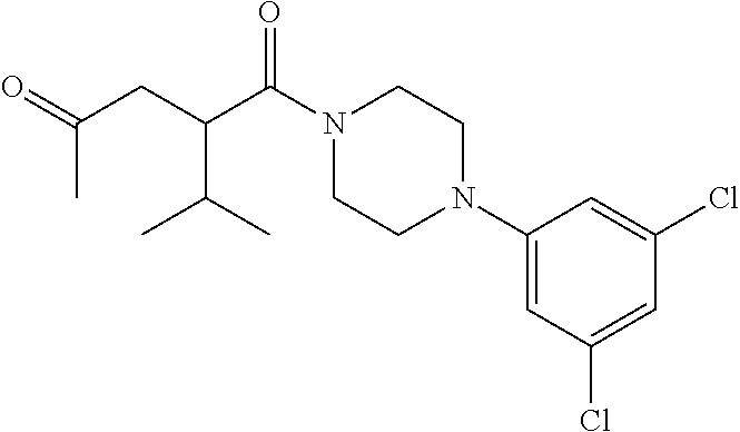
C1(N2CCN(C(C(CC(=O)C)C(C)C)=O)CC2)=CC(Cl)=CC(Cl)=C1
